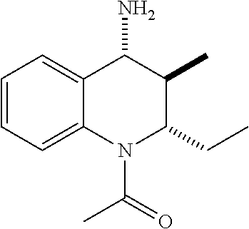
C1=CC=C2C(=C1)C(N)C(C)C(CC)N2C(C)=O
